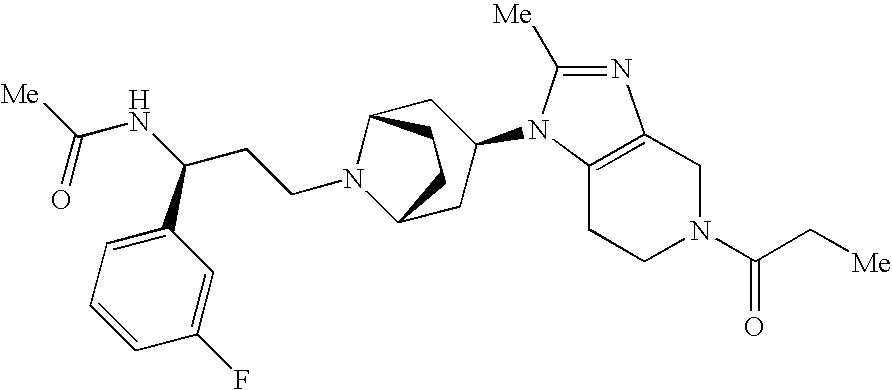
C1CN(C(C[Me])=O)CC2=C1N(C1CC3N(CCC(NC([Me])=O)C4=CC=CC(F)=C4)C(C1)CC3)C([Me])=N2
